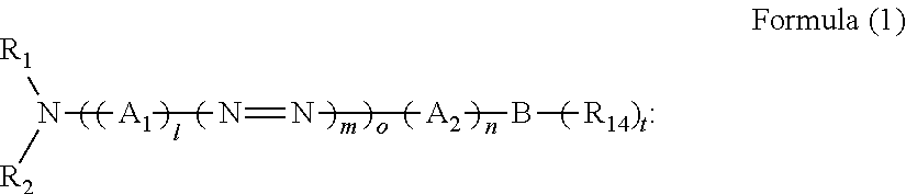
[A1](N([R2])[R1])N=N[A2]B[R14)t:]
